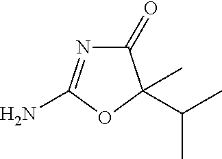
C1(=O)N=C(N)OC1(C(C)C)C
